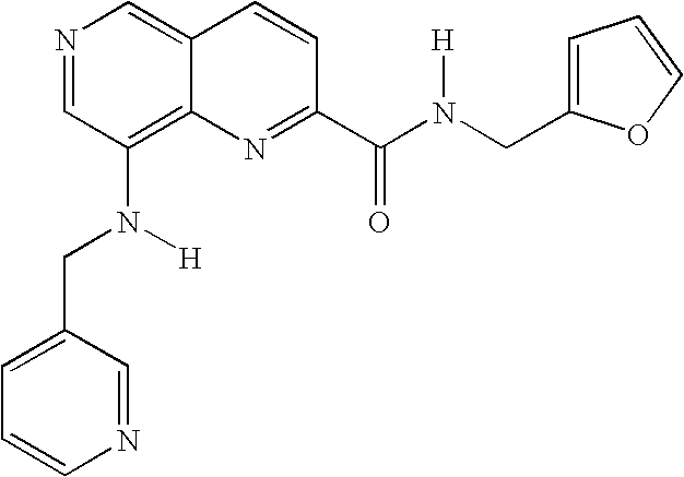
N1=CC(N(CC2=CC=CN=C2)[H])=C2C(=C1)C=CC(C(N(CC1=CC=CO1)[H])=O)=N2
